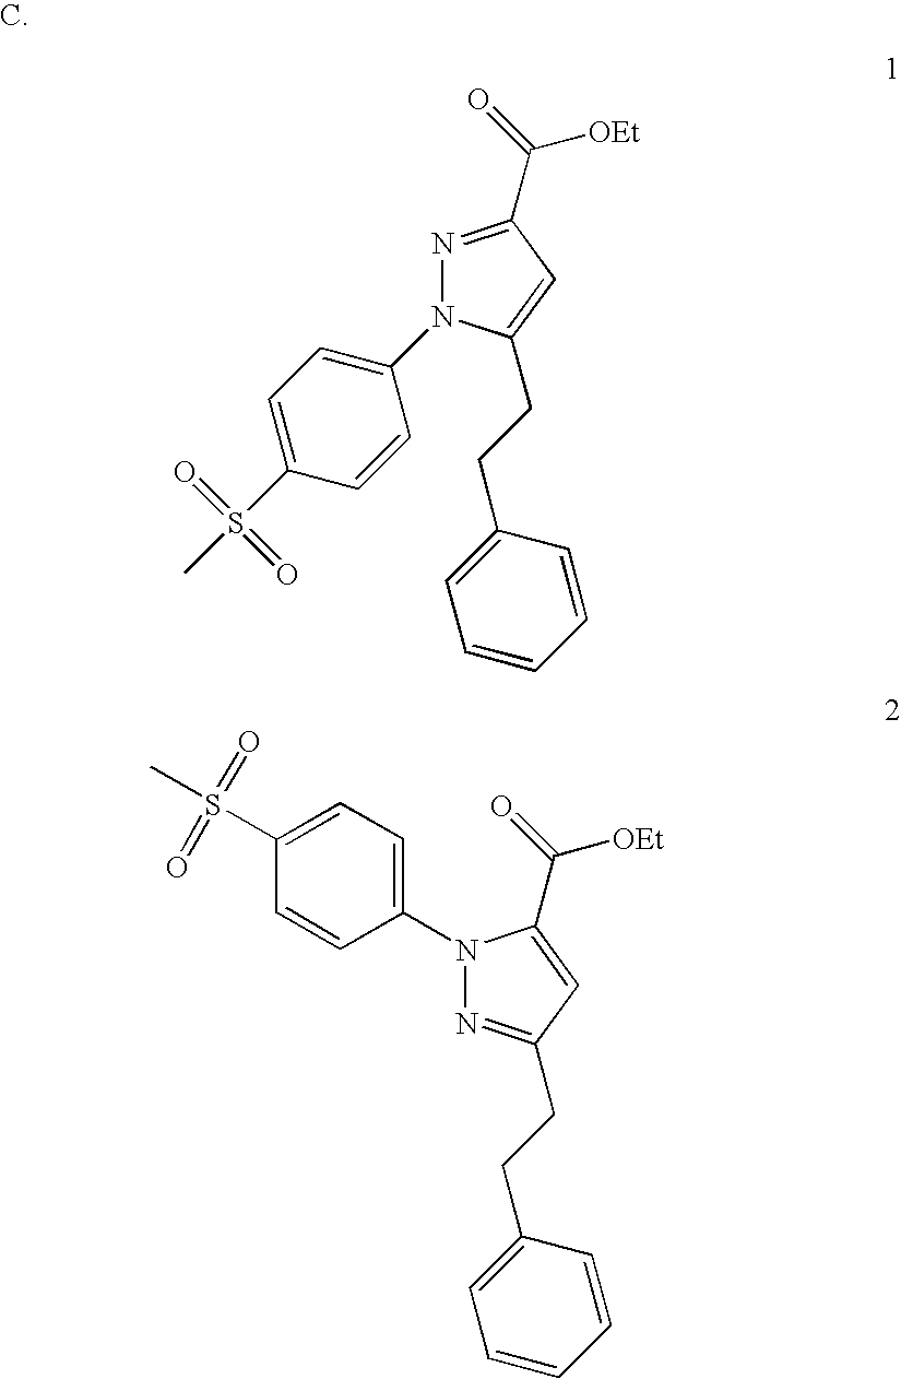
C1=C(S(C)(=O)=O)C=CC(N2N=C(C(=O)[OEt])C=C2CCC2=CC=CC=C2)=C1.N1=C(CCC2=CC=CC=C2)C=C(C(=O)[OEt])N1C1=CC=C(S(C)(=O)=O)C=C1
